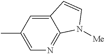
C1(C)=CN=C2C(=C1)C=CN2[Me]
